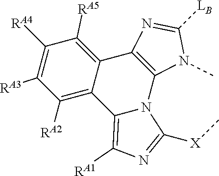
C12=C(N=C([LB])N1C)C1=C([RA5])C([RA4])=C([RA3])C([RA2])=C1C1=C([RA1])N=C([X]C)N21
